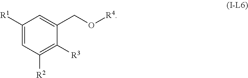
C1([R1])=CC([R2])=C([R3])C(CO[R4])=C1
